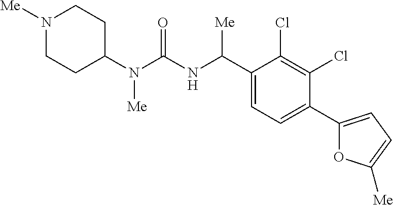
C1(N(C(NC(C2=CC=C(C3=CC=C([Me])O3)C(Cl)=C2Cl)[Me])=O)[Me])CCN([Me])CC1
